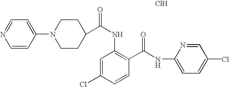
C1=CC(N2CCC(C(NC3=C(C(NC4=CC=C(Cl)C=N4)=O)C=CC(Cl)=C3)=O)CC2)=CC=N1.Cl
